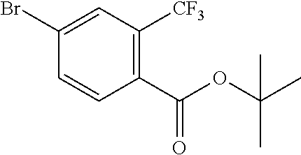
C1(Br)=CC([CF3])=C(C(=O)OC(C)(C)C)C=C1
